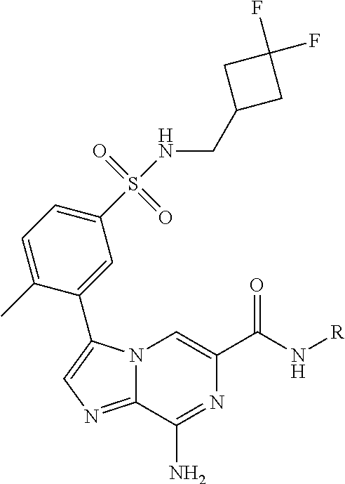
N12C(=NC=C1C1=CC(S(=O)(=O)NCC3CC(F)(F)C3)=CC=C1C)C(N)=NC(C(N[R])=O)=C2
